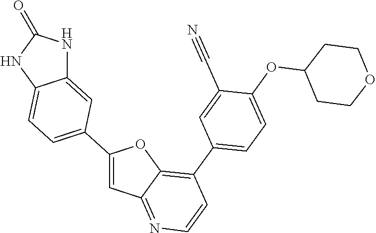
C1=C(C2=CC=C3C(=C2)NC(=O)N3)OC2=C(C3=CC=C(OC4CCOCC4)C(C#N)=C3)C=CN=C12
